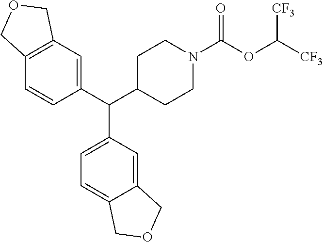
C1(C(C2CCN(C(OC([CF3])[CF3])=O)CC2)C2=CC=C3C(=C2)COC3)=CC2=C(C=C1)COC2
